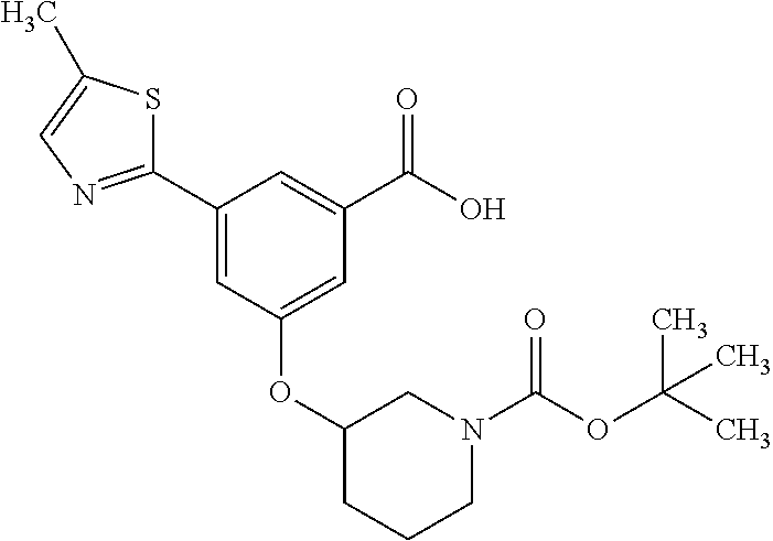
OC(C1=CC(C2=NC=C(C)S2)=CC(OC2CN(C(OC(C)(C)C)=O)CCC2)=C1)=O
